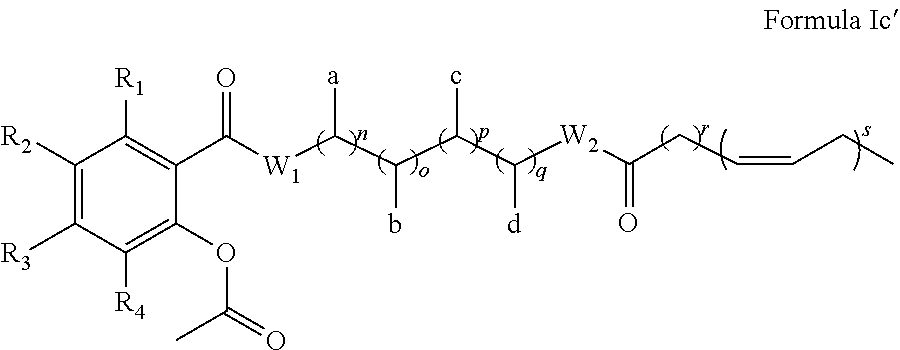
C1([R3])=C([R2])C([R1])=C(C(=O)[W1]C(C(b)C(c)C([d])[W2]C(CC=CCC)=O)[a])C(OC(=O)C)=C1[R4]
